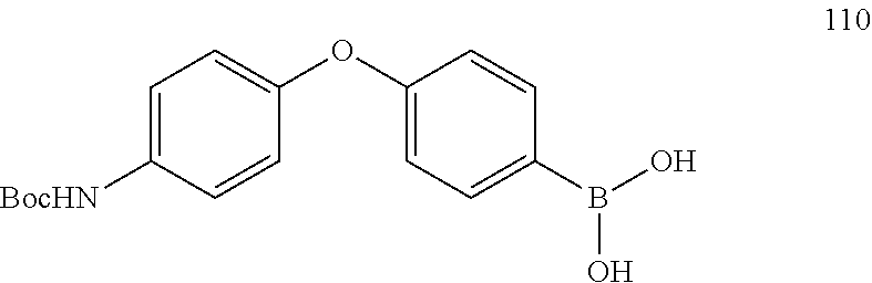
C1(OC2=CC=C(B(O)O)C=C2)=CC=C([BocHN])C=C1
